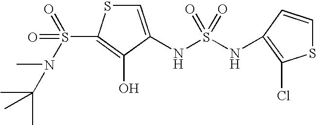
C1=C(NS(=O)(NC2=C(Cl)SC=C2)=O)C(O)=C(S(=O)(=O)N(C)C(C)(C)C)S1
